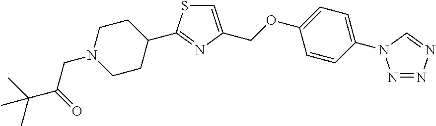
C1CN(CC(C(C)(C)C)=O)CCC1C1=NC(COC2=CC=C(N3C=NN=N3)C=C2)=CS1
